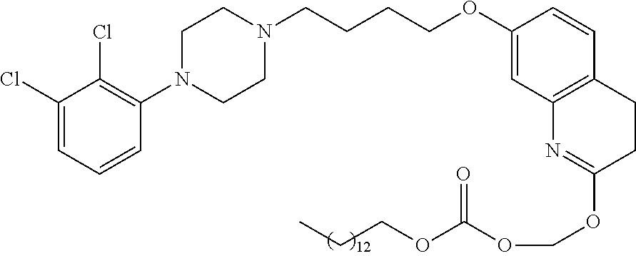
C1(Cl)=CC=CC(N2CCN(CCCCOC3=CC4=C(C=C3)CCC(OCOC(=O)OCCC)=N4)CC2)=C1Cl
